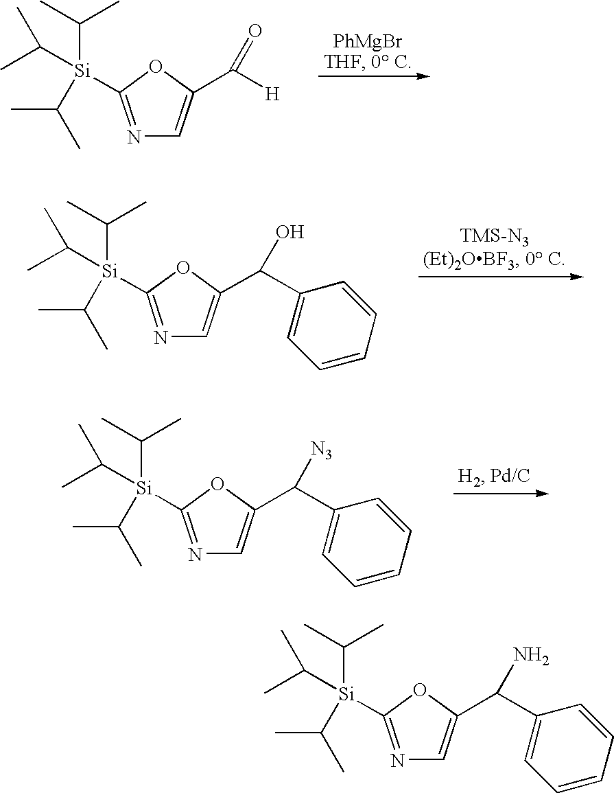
N1=C([Si](C(C)C)(C(C)C)C(C)C)OC(C([H])=O)=C1.N1=C([Si](C(C)C)(C(C)C)C(C)C)OC(C(C2=CC=CC=C2)[N3])=C1.N1=C([Si](C(C)C)(C(C)C)C(C)C)OC(C(C2=CC=CC=C2)O)=C1.N1=C([Si](C(C)C)(C(C)C)C(C)C)OC(C(C2=CC=CC=C2)N)=C1
